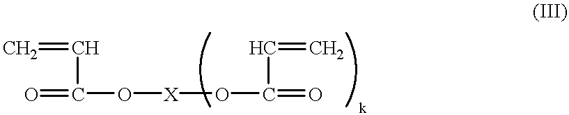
C(C(=O)O[X]OC(=O)C=C)=C
